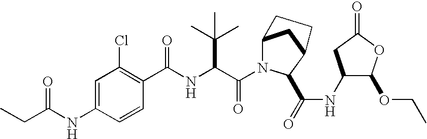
C1=CC(NC(CC)=O)=CC(Cl)=C1C(NC(C(N1C2CC(C1C(=O)NC1C(OCC)OC(=O)C1)CC2)=O)C(C)(C)C)=O
